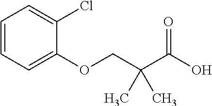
C1(OCC(C(O)=O)(C)C)=CC=CC=C1Cl
